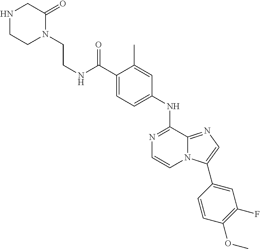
C1(C(NCCN2C(=O)CNCC2)=O)=CC=C(NC2=NC=CN3C2=NC=C3C2=CC(F)=C(OC)C=C2)C=C1C
